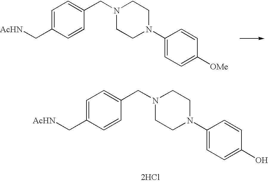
C1=C(C[AcHN])C=CC(CN2CCN(C3=CC=C([OMe])C=C3)CC2)=C1.[2HCl].C1=C(C[AcHN])C=CC(CN2CCN(C3=CC=C(O)C=C3)CC2)=C1
